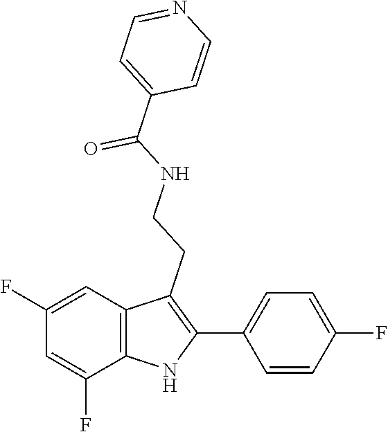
O=C(NCCC1=C(C2=CC=C(F)C=C2)NC2=C1C=C(F)C=C2F)C1=CC=NC=C1
